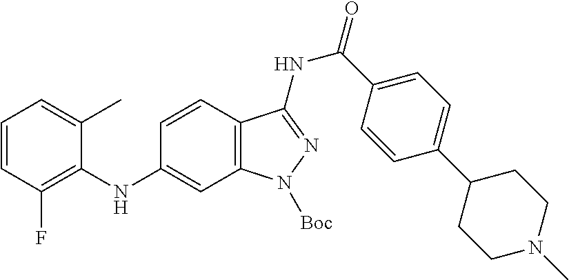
C1=CC(F)=C(NC2=CC3=C(C=C2)C(NC(C2=CC=C(C4CCN(C)CC4)C=C2)=O)=NN3[Boc])C(C)=C1
